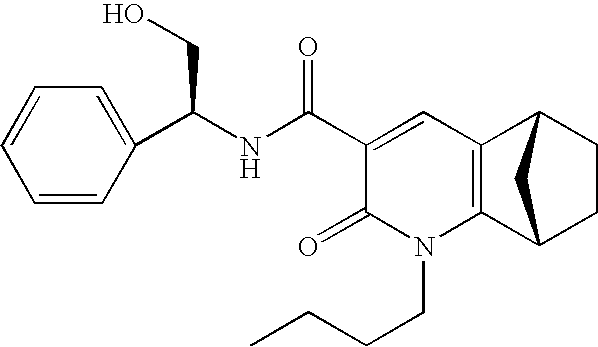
C1=CC(C(NC(C2=CC3=C(N(CCCC)C2=O)C2CCC3C2)=O)CO)=CC=C1
